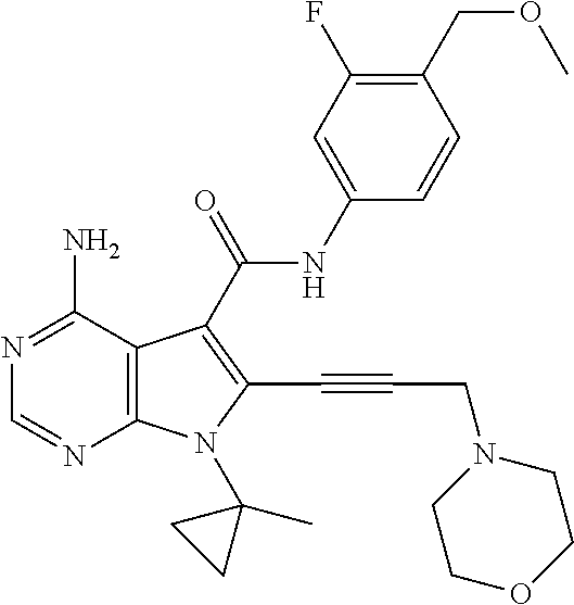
C12=C(C(N)=NC=N1)C(C(=O)NC1=CC(F)=C(COC)C=C1)=C(C#CCN1CCOCC1)N2C1(C)CC1
